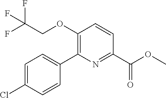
C1=C(Cl)C=CC(C2=C(OCC(F)(F)F)C=CC(C(OC)=O)=N2)=C1
